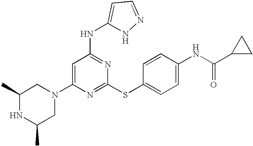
C1(N2CC(C)NC(C)C2)=CC(NC2=CC=NN2)=NC(SC2=CC=C(NC(=O)C3CC3)C=C2)=N1
